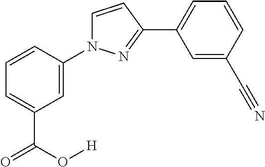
C1=CC(N2C=CC(C3=CC=CC(C#N)=C3)=N2)=CC(C(O[H])=O)=C1
